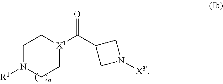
C1N([R1])CC[X1](C(C2CN([X3])C2)=O)C1
